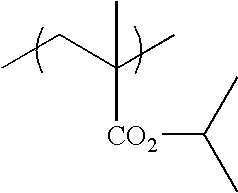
CCC(C)([CO2]C(C)C)C
